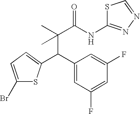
C(C(C)(C(NC1=NN=CS1)=O)C)(C1=CC(F)=CC(F)=C1)C1=CC=C(Br)S1
